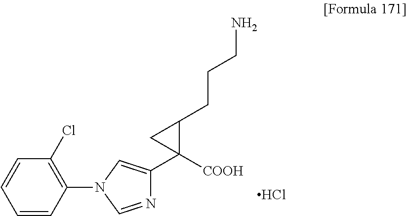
C1=CC(Cl)=C(N2C=C(C3([COOH])C(CCCN)C3)N=C2)C=C1.Cl
